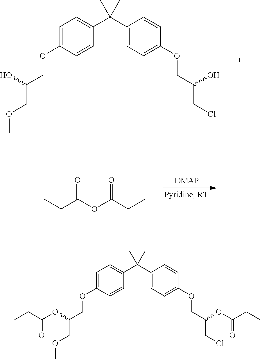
O=C(OC(CC)=O)CC.C1=CC(OCC(COC)OC(CC)=O)=CC=C1C(C1=CC=C(OCC(CCl)OC(CC)=O)C=C1)(C)C.C1=CC(OCC(COC)O)=CC=C1C(C1=CC=C(OCC(CCl)O)C=C1)(C)C
